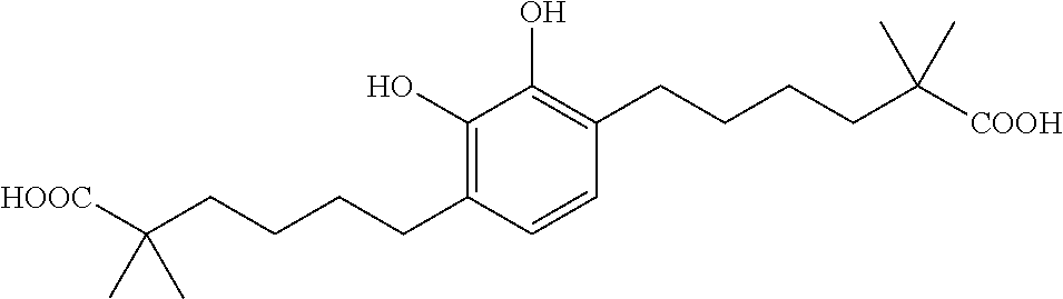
C1(O)=C(CCCCC([HOOC])(C)C)C=CC(CCCCC([COOH])(C)C)=C1O
